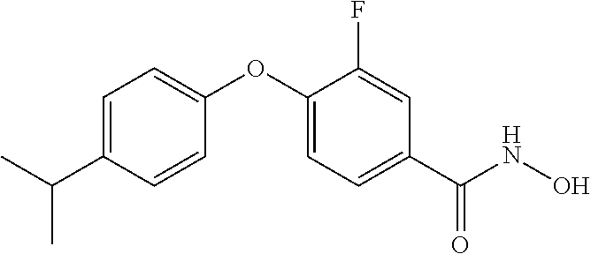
C1=C(C(C)C)C=CC(OC2=CC=C(C(NO)=O)C=C2F)=C1
